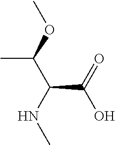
C(C(NC)C(C)OC)(O)=O
